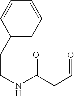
C1=CC=CC(CCNC(CC=O)=O)=C1
